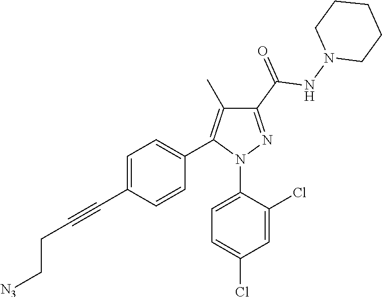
C1=C(C#CCC[N3])C=CC(C2=C(C)C(C(=O)NN3CCCCC3)=NN2C2=CC=C(Cl)C=C2Cl)=C1
